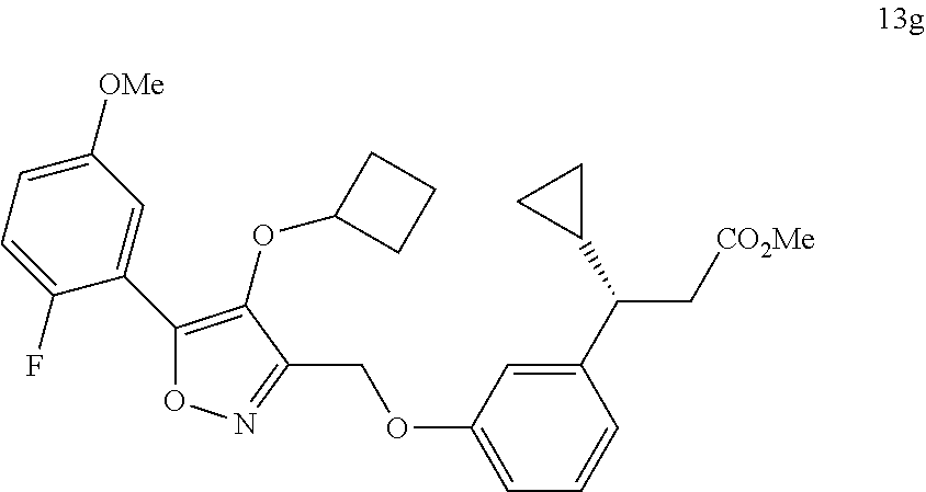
C1(C2=CC([OMe])=CC=C2F)=C(OC2CCC2)C(COC2=CC=CC(C(C3CC3)C[CO2Me])=C2)=NO1
